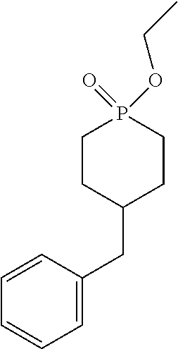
C1=CC(CC2CCP(OCC)(=O)CC2)=CC=C1
